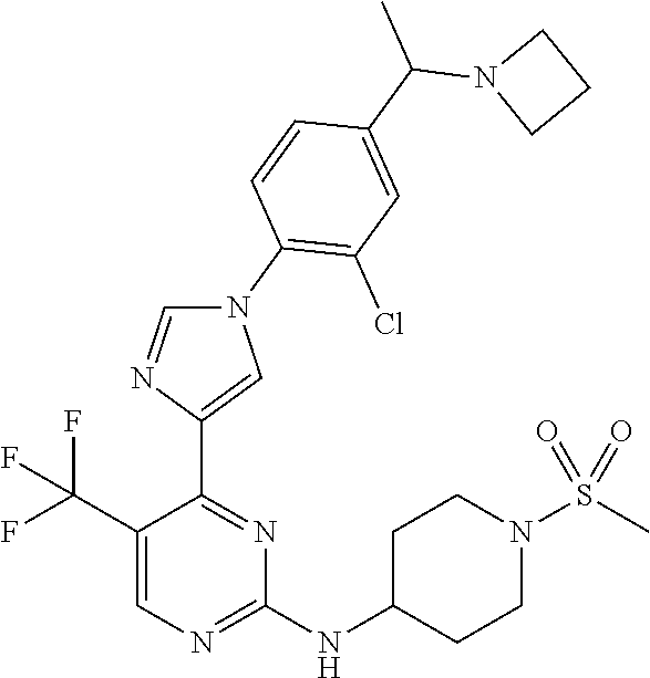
C1(C(F)(F)F)=CN=C(NC2CCN(S(C)(=O)=O)CC2)N=C1C1=CN(C2=C(Cl)C=C(C(C)N3CCC3)C=C2)C=N1
